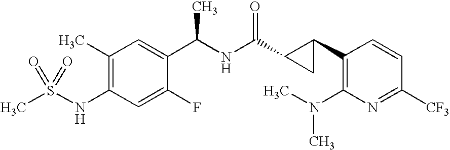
C1(C2C(C(NC(C3=CC(C)=C(NS(C)(=O)=O)C=C3F)C)=O)C2)=C(N(C)C)N=C([CF3])C=C1
